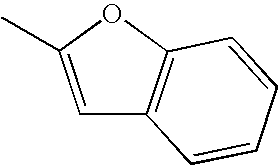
C1=C(C)OC2=C1C=CC=C2
